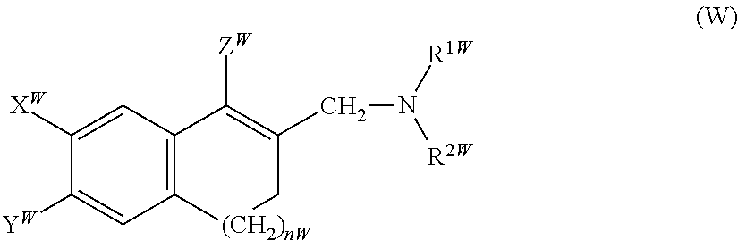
C12=C(C=C([XW])C([YW])=C1)C([ZW])=C(CN([R1W])[R2W])C[(CH2)nW]2
